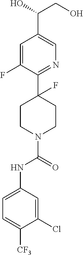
C1=C(F)C(C2(F)CCN(C(=O)NC3=CC=C([CF3])C(Cl)=C3)CC2)=NC=C1C(O)CO
